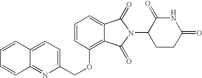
C1=CC2=CC=C(COC3=C4C(=CC=C3)C(=O)N(C3CCC(=O)NC3=O)C4=O)N=C2C=C1
